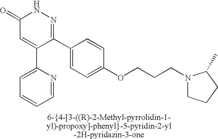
C1=C(C2=CC=CC=N2)C(C2=CC=C(OCCCN3CCCC3C)C=C2)=NNC1=O
